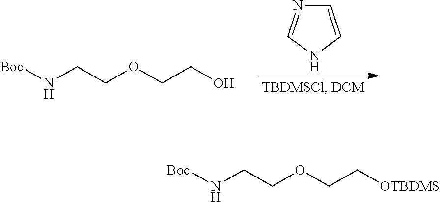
C1=CNC=N1.[Boc]NCCOCCO.[Boc]NCCOCC[OTBDMS]
